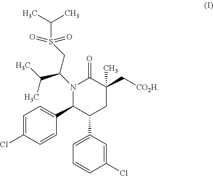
N1(C(CS(C(C)C)(=O)=O)C(C)C)C(C2=CC=C(Cl)C=C2)C(C2=CC=CC(Cl)=C2)CC(C[CO2H])(C)C1=O
